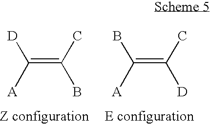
C(=C(C)B)([A])[D].C(=C(C)[D])([A])B
